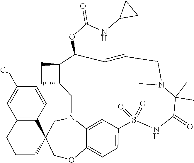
CN1CC=CC(OC(NC2CC2)=O)C2C(CN3C4=CC(=CC=C4OCC4(C3)C3=C(CCC4)C=C(Cl)C=C3)S(=O)(=O)NC(=O)C1(C)C)CC2
